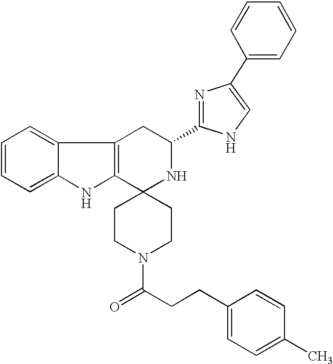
C12=C(C3=CC=CC=C3N1)CC(C1=NC(C3=CC=CC=C3)=CN1)NC21CCN(C(CCC2=CC=C(C)C=C2)=O)CC1
